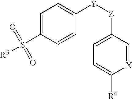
C1=C(S(=O)(=O)[R3])C=CC([Y][Z]C2=CC=C([R4])[X]=C2)=C1
